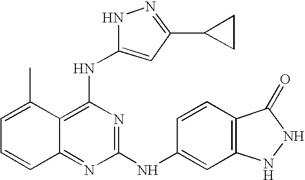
C1=C(C)C2=C(NC3=CC(C4CC4)=NN3)N=C(NC3=CC4=C(C=C3)C(=O)NN4)N=C2C=C1
